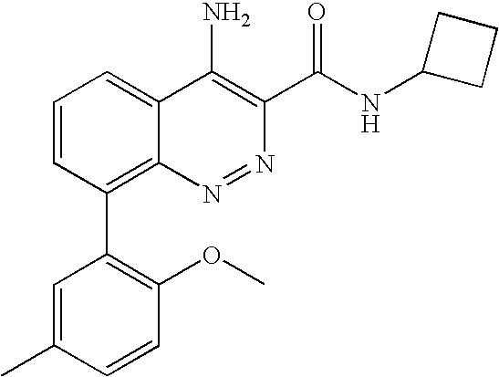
C1=CC(C2=C(OC)C=CC(C)=C2)=C2C(=C1)C(N)=C(C(=O)NC1CCC1)N=N2
